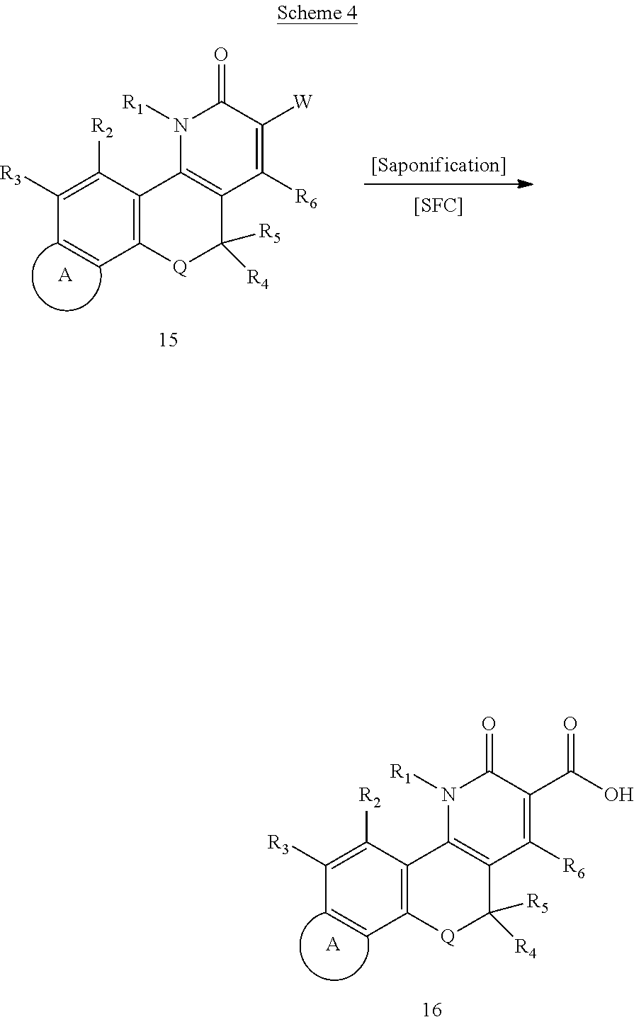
C12=C([Q]C([R5])([R4])C3=C1N([R1])C(=O)C(C(=O)O)=C3[R6])C=CC([R3])=C2[R2].[A].C12=C([Q]C([R5])([R4])C3=C1N([R1])C(=O)C([W])=C3[R6])C=CC([R3])=C2[R2].[A].[[SFC]]
